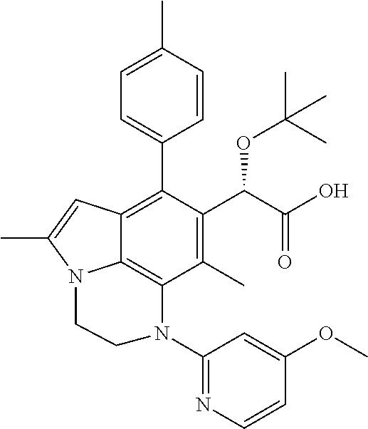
C1=C(C)C=CC(C2=C3C4=C(C(C)=C2C(C(O)=O)OC(C)(C)C)N(C2=NC=CC(OC)=C2)CCN4C(C)=C3)=C1
